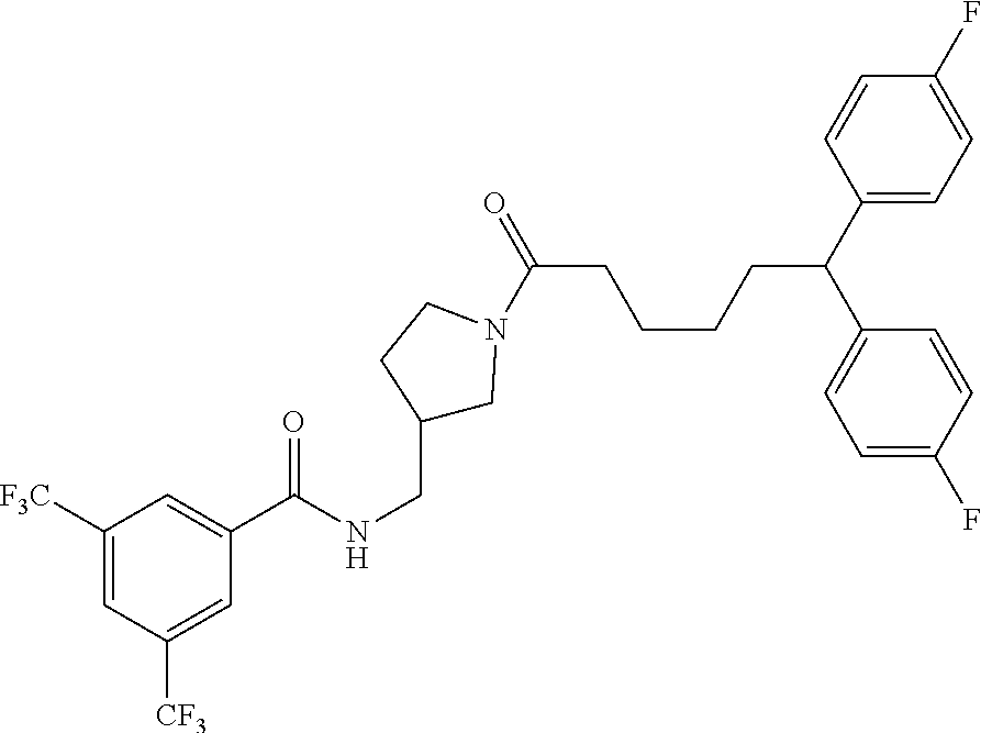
C(CCCCC(C1=CC=C(F)C=C1)C1=CC=C(F)C=C1)(=O)N1CC(CNC(C2=CC([F3C])=CC([CF3])=C2)=O)CC1
